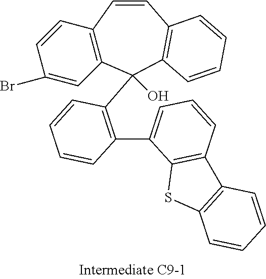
C1=CC2=C(C=C1Br)C(C1=C(C3=CC=CC4=C3SC3=C4C=CC=C3)C=CC=C1)(O)C1=C(C=C2)C=CC=C1
